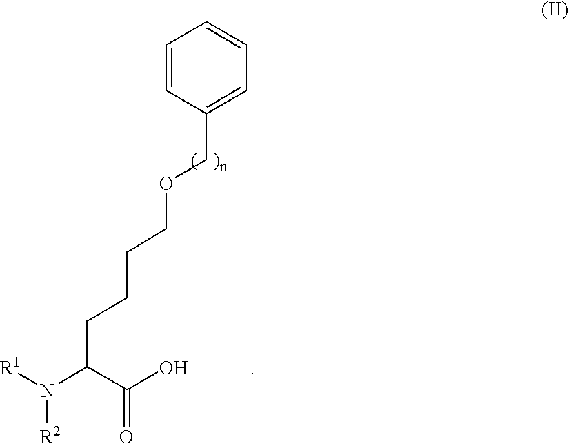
C1=CC(COCCCCC(C(O)=O)N([R1])[R2])=CC=C1
